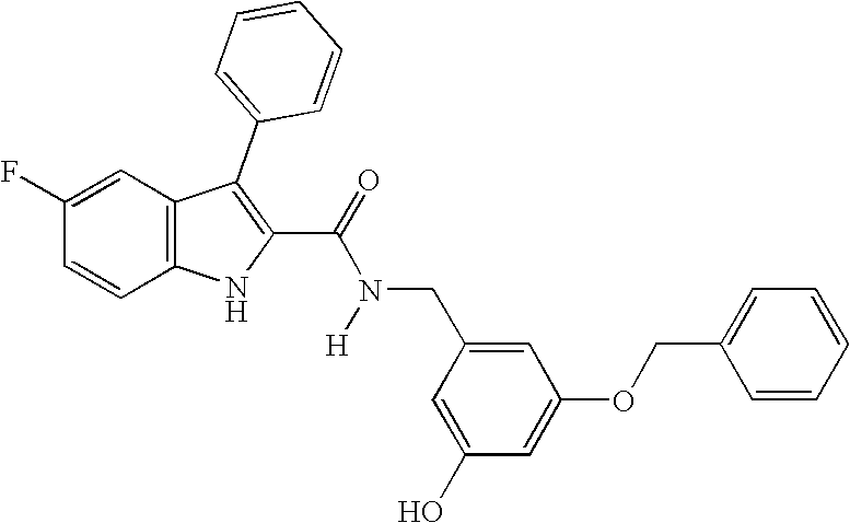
C1=C(F)C=CC2=C1C(C1=CC=CC=C1)=C(C(=O)N(CC1=CC(OCC3=CC=CC=C3)=CC(O)=C1)[H])N2
